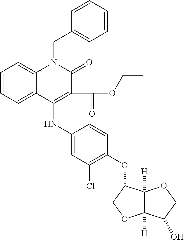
C12([H])C([H])(C(OC3=C(Cl)C=C(NC4=C(C(=O)OCC)C(=O)N(CC5=CC=CC=C5)C5=CC=CC=C45)C=C3)CO1)OCC2O
